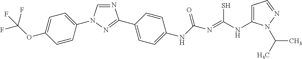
N1=CN(C2=CC=C(OC(F)(F)F)C=C2)N=C1C1=CC=C([N H]C(N=C([N H]C2=CC=NN2C(C)C)S)=O)C=C1
